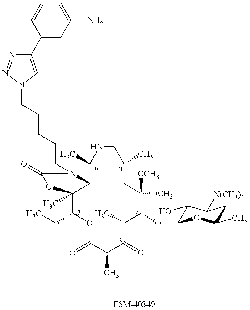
[FSM-40349].C1(CC)C2(C)C(N(CCCCCN3N=NC(C4=CC(N)=CC=C4)=C3)C(=O)O2)C(C)NCC(C)CC([OCH3])(C)C(OC2C(O)C([N(CH3)2])CC(C)O2)C(C)C(=O)C(C)C(=O)O1
